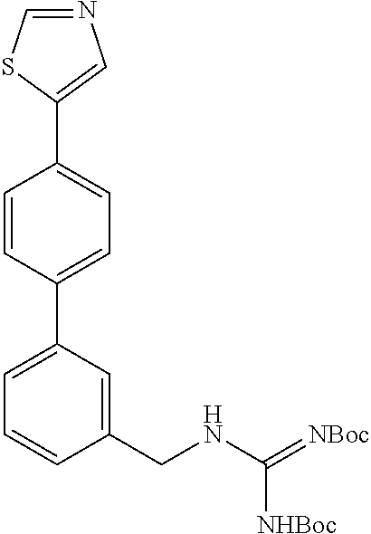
C1=CC(C2=CC=CC(CNC(=[NBoc])[NHBoc])=C2)=CC=C1C1=CN=CS1
